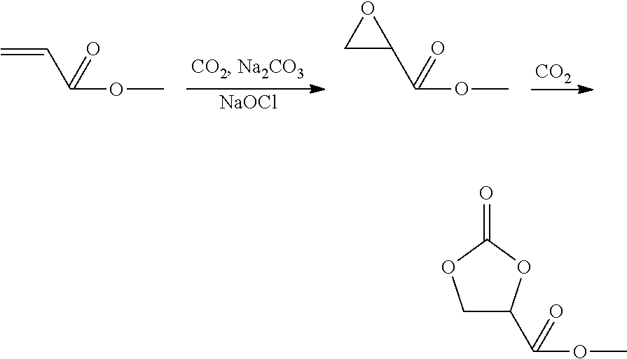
[NaOCl].C=CC(OC)=O.C1C(C(OC)=O)O1.[CO2].C1C(C(OC)=O)OC(=O)O1
